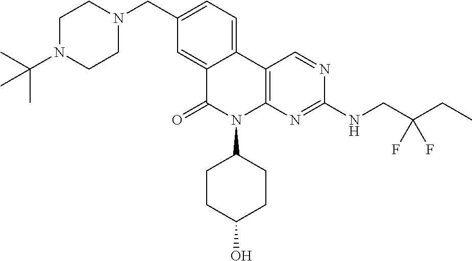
C12=CC(CN3CCN(C(C)(C)C)CC3)=CC=C1C1=C(N(C3CCC(O)CC3)C2=O)N=C(NCC(CC)(F)F)N=C1
